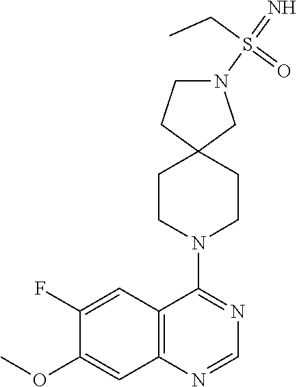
C12=C(N=CN=C1N1CCC3(CC1)CN(S(=N)(CC)=O)CC3)C=C(OC)C(F)=C2
